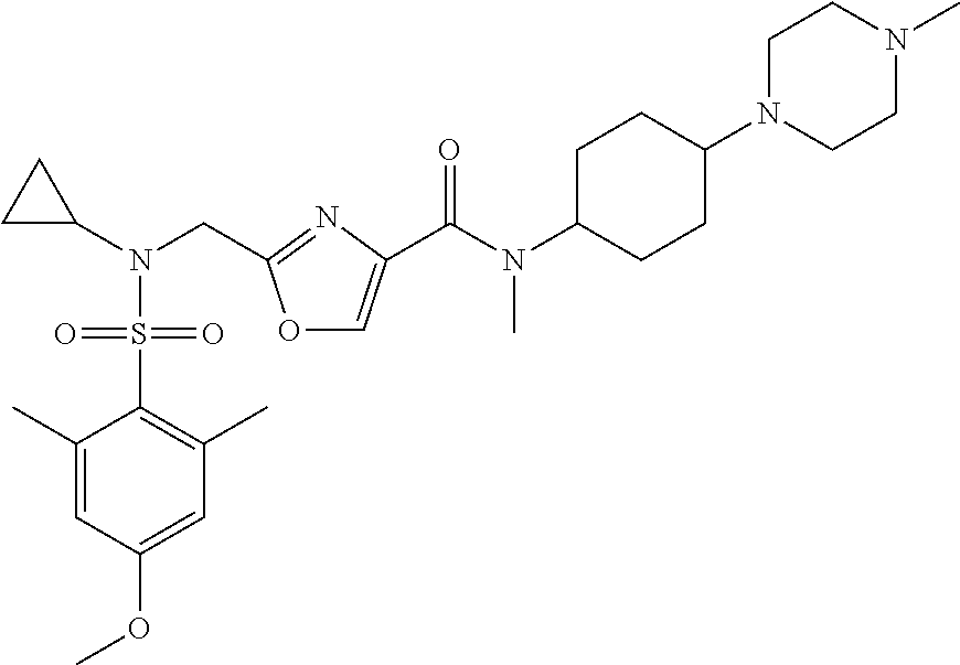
C1(C)=CC(OC)=CC(C)=C1S(N(C1CC1)CC1=NC(C(N(C)C2CCC(N3CCN(C)CC3)CC2)=O)=CO1)(=O)=O
